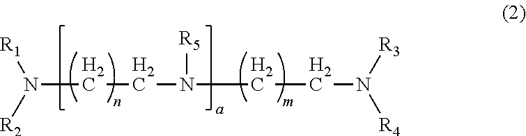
C(N([R2])[R1])CN(CCN([R4])[R3])[R5]
